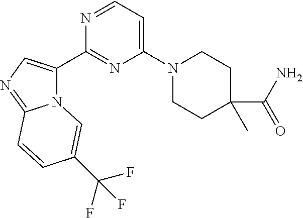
N12C(C3=NC(N4CCC(C(N)=O)(C)CC4)=CC=N3)=CN=C1C=CC(C(F)(F)F)=C2
